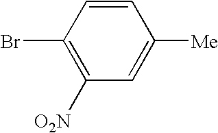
C1([O2N])=C(Br)C=CC([Me])=C1
